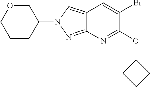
N1(C2COCCC2)N=C2C(=C1)C=C(Br)C(OC1CCC1)=N2
